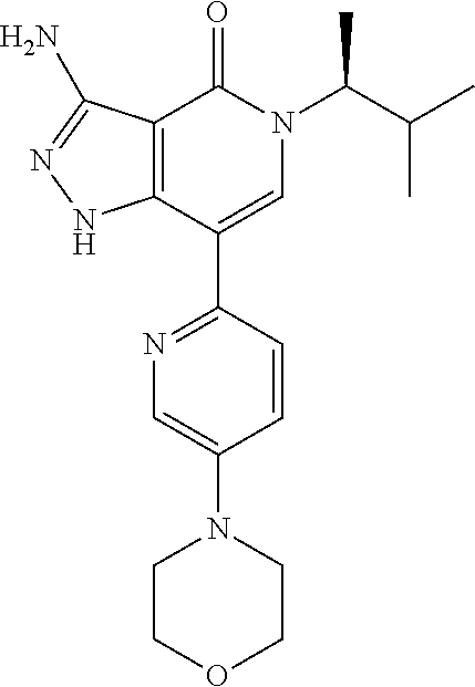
C1(=O)C2=C(C(C3=NC=C(N4CCOCC4)C=C3)=CN1C(C(C)C)C)NN=C2N
